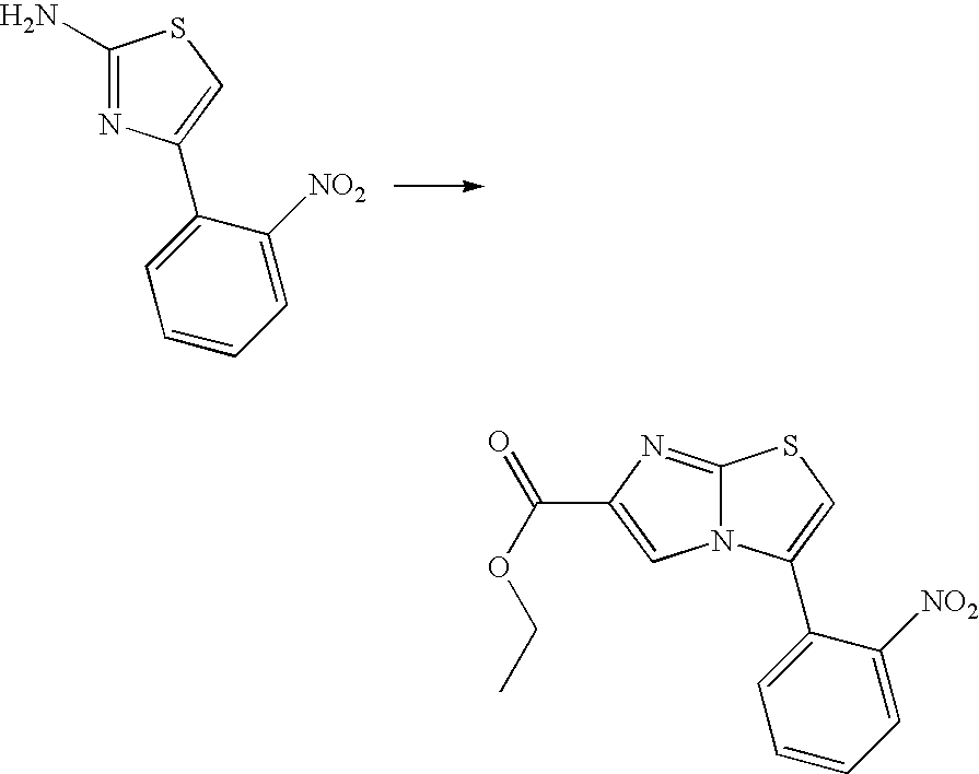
C1(N)=NC(C2=CC=CC=C2[NO2])=CS1.C12=NC(C(OCC)=O)=CN1C(C1=CC=CC=C1[NO2])=CS2
